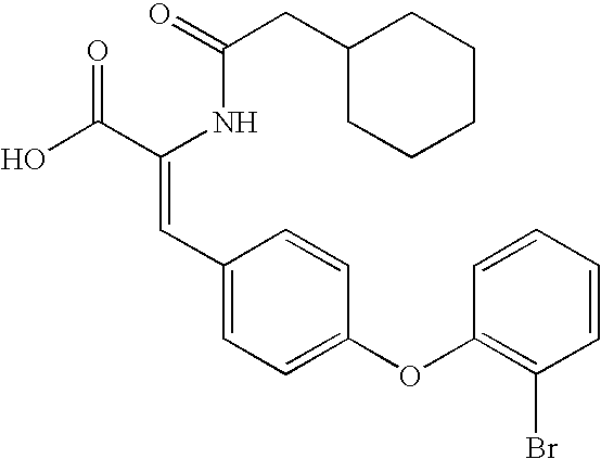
C(=O)(NC(C(O)=O)=CC1=CC=C(OC2=C(Br)C=CC=C2)C=C1)CC1CCCCC1
